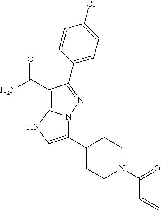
C1(C(N)=O)=C2N(N=C1C1=CC=C(Cl)C=C1)C(C1CCN(C(=O)C=C)CC1)=CN2
